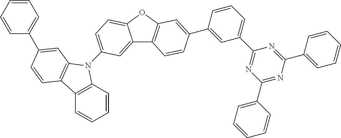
C12=CC(N3C4=C(C=CC=C4)C4=C3C=C(C3=CC=CC=C3)C=C4)=CC=C1OC1=C2C=CC(C2=CC(C3=NC(C4=CC=CC=C4)=NC(C4=CC=CC=C4)=N3)=CC=C2)=C1
